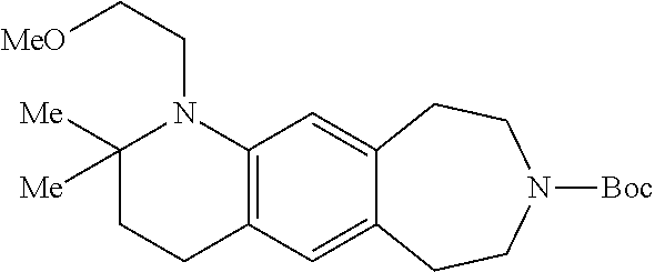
C12=C(C=C3C(=C1)CCN([Boc])CC3)N(CC[MeO])C([Me])([Me])CC2
